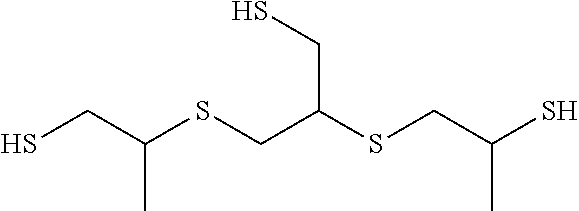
SCC(SCC(SCC(S)C)CS)C
